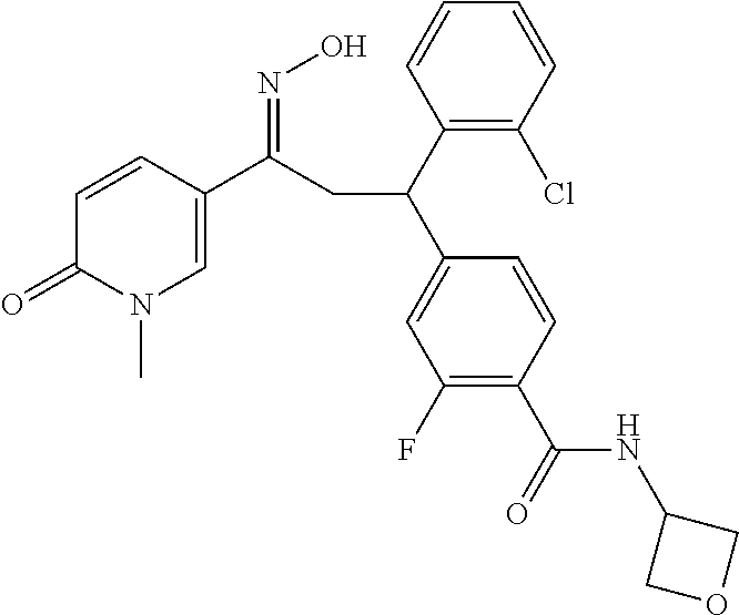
C1(C(C2=CC(F)=C(C(=O)NC3COC3)C=C2)CC(C2=CN(C)C(=O)C=C2)=NO)=C(Cl)C=CC=C1
